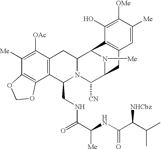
C1([Me])=C([OAc])C2=C(C3=C1OCO3)C(CNC(=O)C([Me])NC(C(C(C)C)[NHCbz])=O)N1C(C2)C2N([Me])C(C1[CN])CC1=C2C(O)=C([OMe])C([Me])=C1
